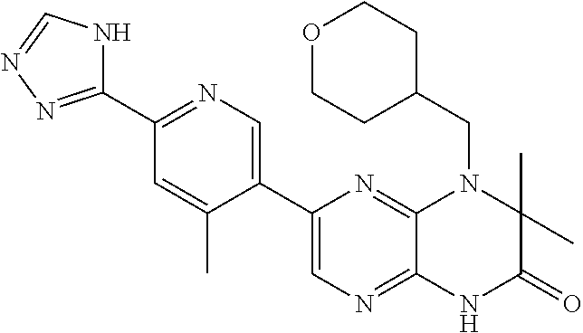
C1(C2=NN=CN2)=NC=C(C2=CN=C3C(=N2)N(CC2CCOCC2)C(C)(C)C(=O)N3)C(C)=C1
